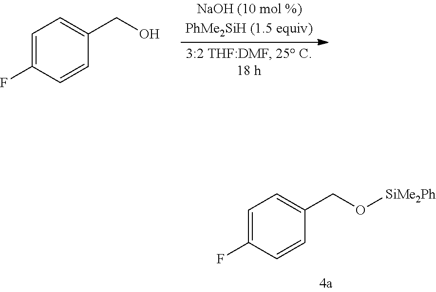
C1=C(F)C=CC(CO[SiMe2Ph])=C1.C1=C(F)C=CC(CO)=C1
